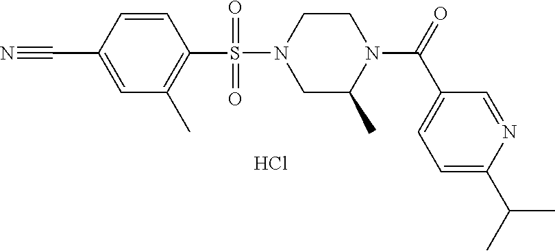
C1=CC(C#N)=CC(C)=C1S(N1CC(C)N(C(=O)C2=CC=C(C(C)C)N=C2)CC1)(=O)=O.Cl
